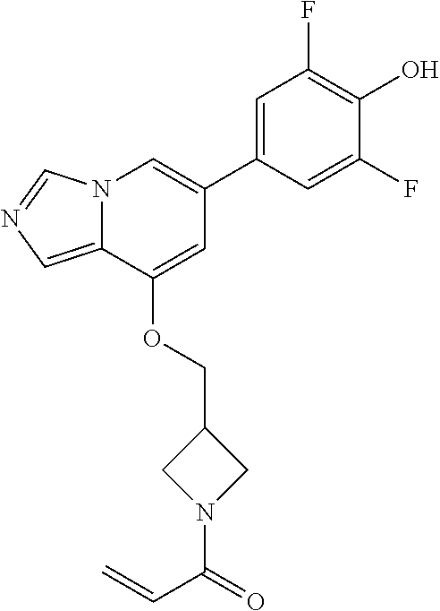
C1=C(C2=CN3C(=CN=C3)C(OCC3CN(C(=O)C=C)C3)=C2)C=C(F)C(O)=C1F
